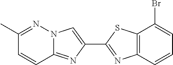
C12=C(C=CC=C1Br)N=C(C1=CN3C(=N1)C=CC(C)=N3)S2
